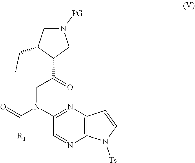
C1=NC2=C(N=C1N(C(=O)[R1])CC(=O)C1CN([PG])CC1CC)C=CN2[Ts]
